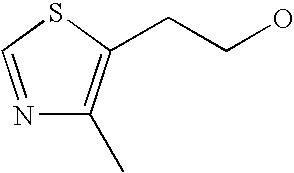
N1=CSC(CCO)=C1C
